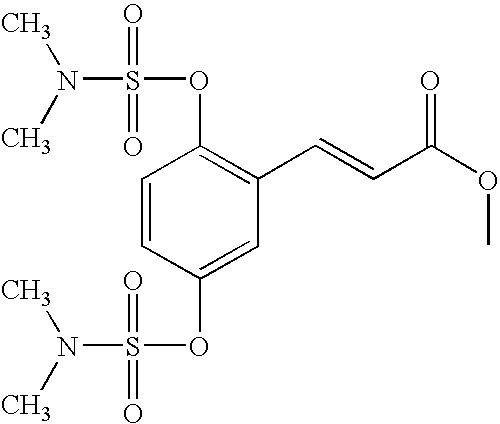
C1=CC(OS(N(C)C)(=O)=O)=C(C=CC(OC)=O)C=C1OS(N(C)C)(=O)=O
